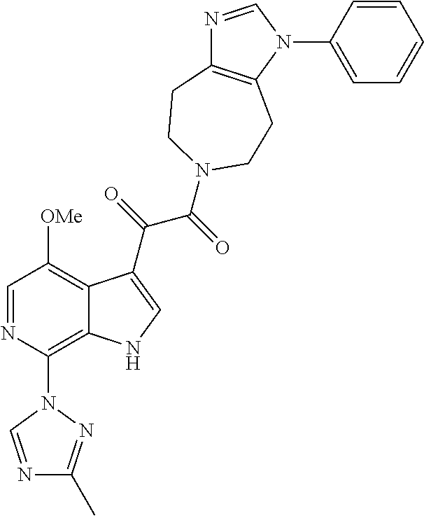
C1=NC(N2N=C(C)N=C2)=C2C(=C1[OMe])C(C(C(=O)N1CCC3=C(N(C4=CC=CC=C4)C=N3)CC1)=O)=CN2
